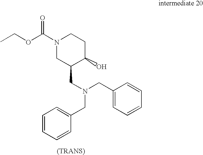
CCOC(N1CCC(O)C(CN(CC2=CC=CC=C2)CC2=CC=CC=C2)C1)=O
